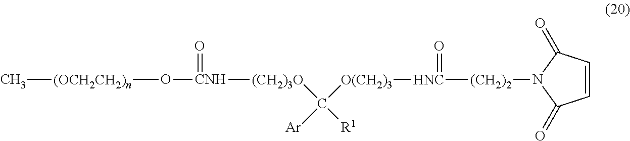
C[(OCH2CH2)n]O[CNH]([(CH2)3O]C([Ar])([O(CH2)3][HNC](=O)[(CH2)2]N1C(=O)C=CC1=O)[R1])=O
